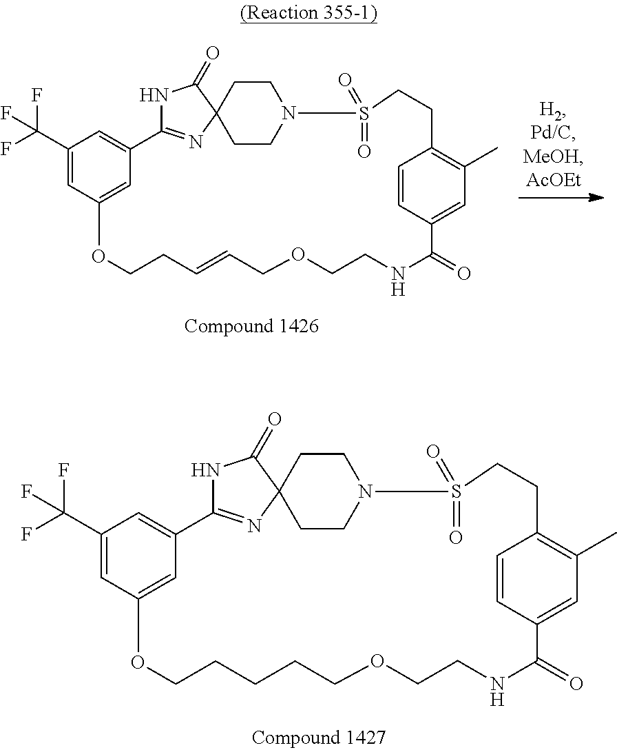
C1(C(F)(F)F)=CC2=CC(=C1)C1=NC3(CCN(CC3)S(=O)(=O)CCC3=C(C)C=C(C=C3)C(=O)NCCOCC=CCCO2)C(=O)N1.C1(C(F)(F)F)=CC2=CC(=C1)C1=NC3(CCN(CC3)S(=O)(=O)CCC3=C(C)C=C(C=C3)C(=O)NCCOCCCCCO2)C(=O)N1
